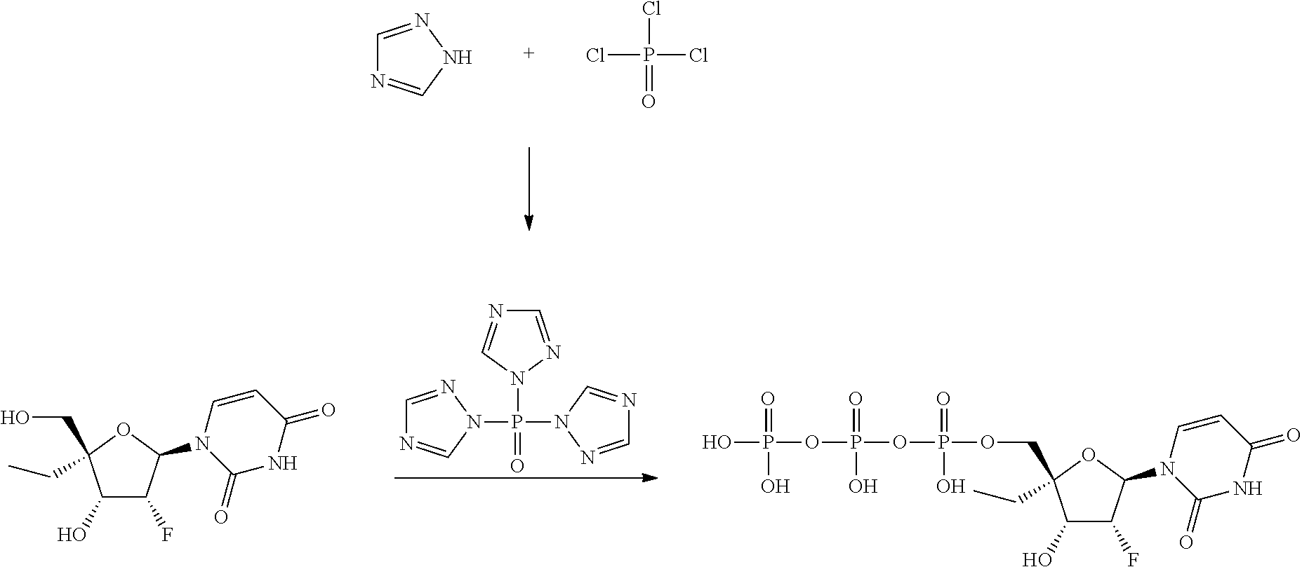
C1=NNC=N1.ClP(Cl)(Cl)=O.C1=NN(P(N2C=NC=N2)(N2C=NC=N2)=O)C=N1.C1(O)C(F)C(N2C(=O)NC(=O)C=C2)OC1(COP(O)(OP(OP(O)(=O)O)(=O)O)=O)CC.C1(O)C(F)C(N2C(=O)NC(=O)C=C2)OC1(CO)CC
